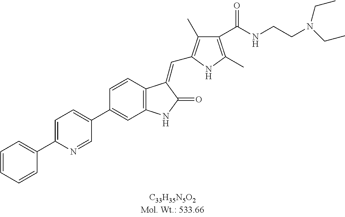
C1=CC2=C(C=C1C1=CC=C(C3=CC=CC=C3)N=C1)NC(=O)C2=CC1=C(C)C(C(NCCN(CC)CC)=O)=C(C)N1
